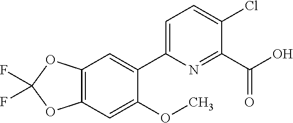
FC1(F)OC2=C(O1)C=C(C1=CC=C(Cl)C(C(O)=O)=N1)C(OC)=C2
